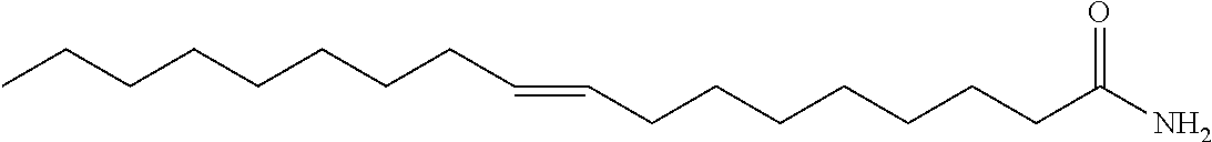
CCCCCCCCC=CCCCCCCCC(N)=O
